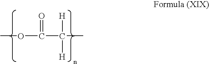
COC(C(C)([H])[H])=O
